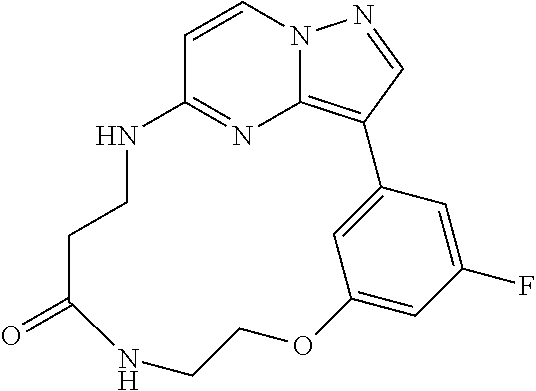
C1=CN2C3=C(C=N2)C2=CC(=CC(F)=C2)OCCNC(=O)CCNC1=N3
